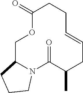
C1C2N(C(=O)C(C)CC=CCCC(=O)O1)CCC2
